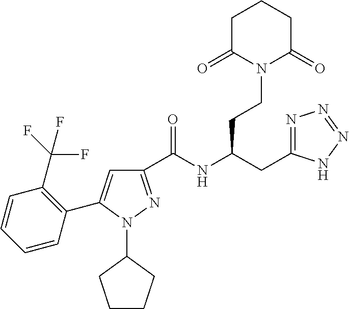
C1(C(NC(CC2=NN=NN2)CCN2C(=O)CCCC2=O)=O)=NN(C2CCCC2)C(C2=C(C(F)(F)F)C=CC=C2)=C1
